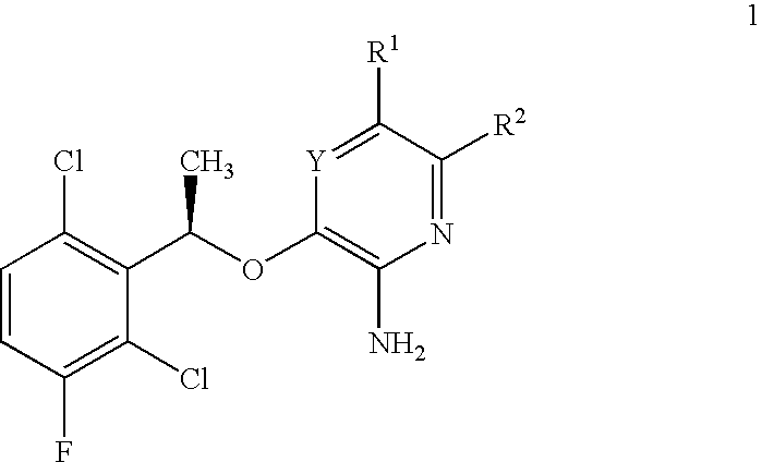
C1=CC(F)=C(Cl)C(C(OC2=C(N)N=C([R2])C([R1])=[Y]2)C)=C1Cl
